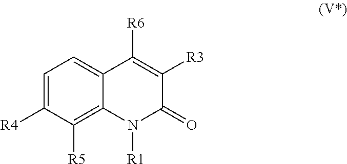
C1=C([R4])C([R5])=C2C(=C1)C([R6])=C([R3])C(=O)N2[R1]
